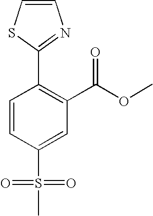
C1=CC(S(=O)(=O)C)=CC(C(OC)=O)=C1C1=NC=CS1
